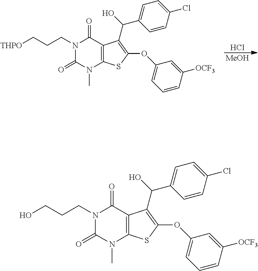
[MeOH].Cl.O(C1=C(C(O)C2=CC=C(Cl)C=C2)C2=C(S1)N(C)C(=O)N(CCC[THPO])C2=O)C1=CC=CC([OCF3])=C1.O(C1=C(C(O)C2=CC=C(Cl)C=C2)C2=C(S1)N(C)C(=O)N(CCCO)C2=O)C1=CC=CC([OCF3])=C1
